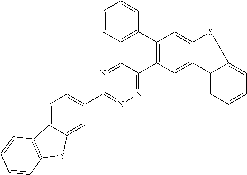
C12=C(C3=C(C4=NN=C(C5=CC=C6C(=C5)SC5=C6C=CC=C5)N=C14)C=C1C(=C3)SC3=CC=CC=C13)C=CC=C2
